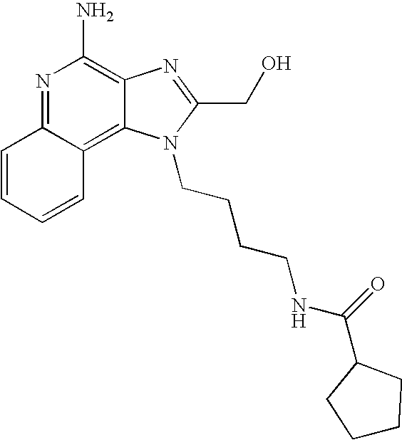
N1=C2C(=C3C(=C1N)N=C(CO)N3CCCCNC(=O)C1CCCC1)C=CC=C2
